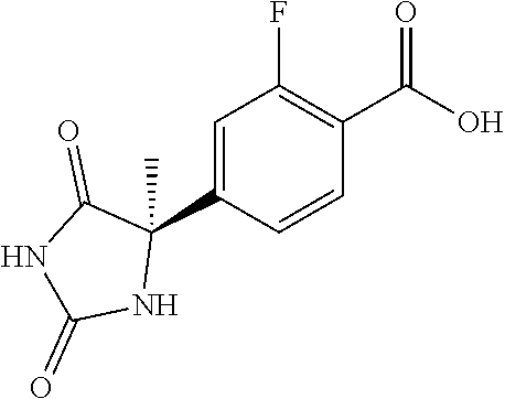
C1=CC(C2(C)C(=O)NC(=O)N2)=CC(F)=C1C(O)=O
